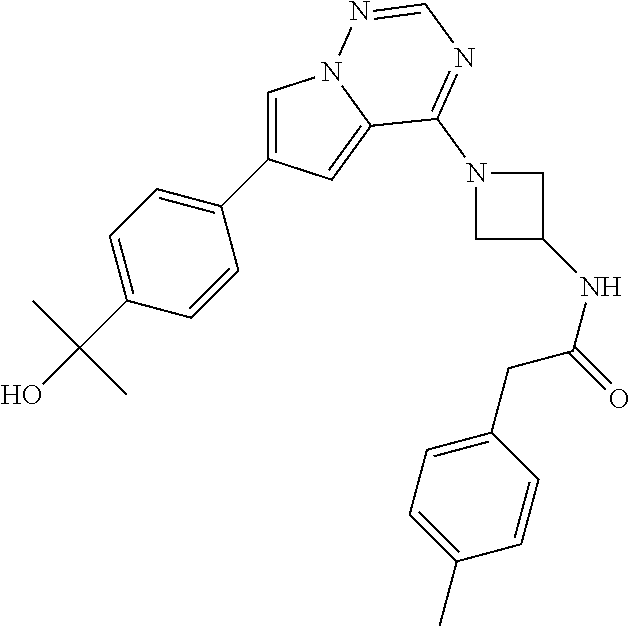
C1=C(C2=CC=C(C(O)(C)C)C=C2)C=C2N1N=CN=C2N1CC(NC(=O)CC2=CC=C(C)C=C2)C1
